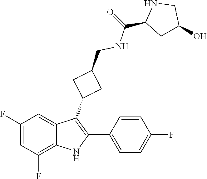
O=C(NCC1CC(C2=C(C3=CC=C(F)C=C3)NC3=C(F)C=C(F)C=C23)C1)C1CC(O)CN1
